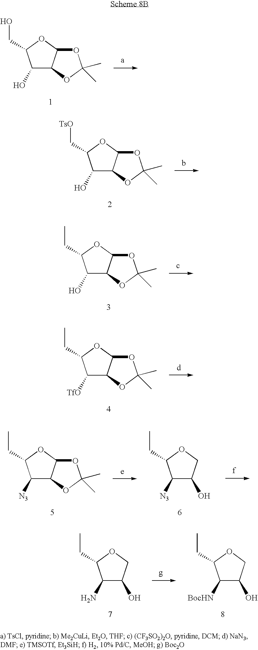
C1(O)C2C(OC1CO)OC(C)(C)O2.C1(O)C2C(OC1C[TsO])OC(C)(C)O2.C1(O)C2C(OC1CC)OC(C)(C)O2.C1([TfO])C2C(OC1CC)OC(C)(C)O2.C1([N3])C2C(OC1CC)OC(C)(C)O2.C1([N3])C(O)COC1CC.C1([BocHN])C(O)COC1CC.C1(N)C(O)COC1CC
